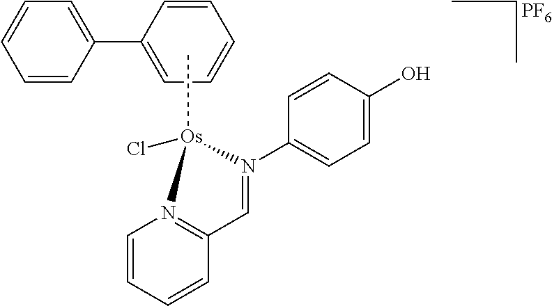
[PF6].C1=CC(C2=CC=CC=C2)=CC=C1.C[Os]1(Cl)N2=C(C=CC=C2)C=N1C1=CC=C(O)C=C1
